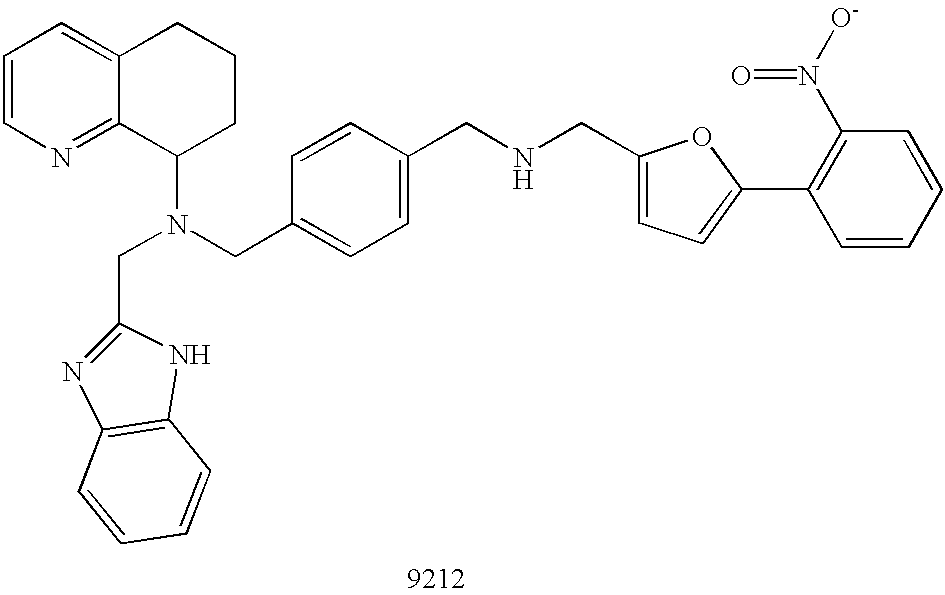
C1=CN=C2C(=C1)CCCC2N(CC1=CC=C(CNCC2=CC=C(C3=C(N([O-])=O)C=CC=C3)O2)C=C1)CC1=NC2=C(N1)C=CC=C2
